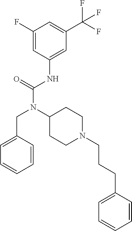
C1(F)=CC(NC(N(C2CCN(CCCC3=CC=CC=C3)CC2)CC2=CC=CC=C2)=O)=CC(C(F)(F)F)=C1
